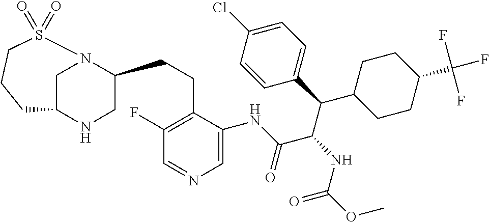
C1N2C(CCC3=C(F)C=NC=C3NC(C(NC(=O)OC)C(C3=CC=C(Cl)C=C3)C3CCC(C(F)(F)F)CC3)=O)CNC1CCCS2(=O)=O
